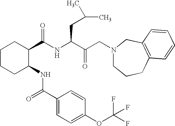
C1CCC(NC(C2=CC=C(OC(F)(F)F)C=C2)=O)C(C(NC(C(=O)CN2CCCC3=C(C2)C=CC=C3)CC(C)C)=O)C1
